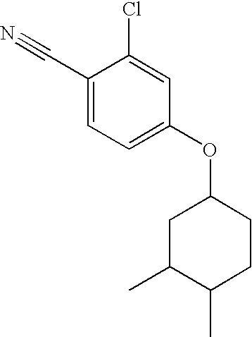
C1(C#N)=CC=C(OC2CC(C)C(C)CC2)C=C1Cl
